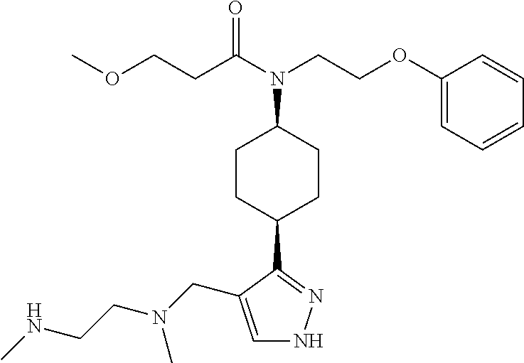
C1=C(CN(CCNC)C)C(C2CCC(N(C(CCOC)=O)CCOC3=CC=CC=C3)CC2)=NN1
